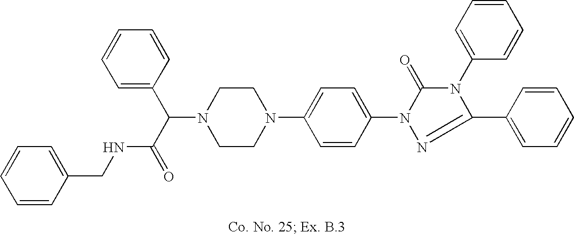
N1(C(C(=O)NCC2=CC=CC=C2)C2=CC=CC=C2)CCN(C2=CC=C(N3C(=O)N(C4=CC=CC=C4)C(C4=CC=CC=C4)=N3)C=C2)CC1
